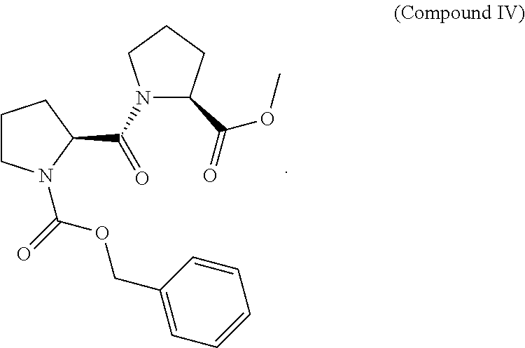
C1CN(C(=O)OCC2=CC=CC=C2)C(C(N2C(C(OC)=O)CCC2)=O)C1
